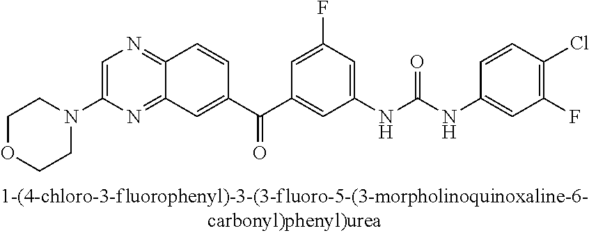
C1=C(N2CCOCC2)N=C2C(=N1)C=CC(C(C1=CC(NC(NC3=CC(F)=C(Cl)C=C3)=O)=CC(F)=C1)=O)=C2
